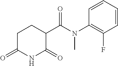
C1=CC=CC(N(C(C2CCC(=O)NC2=O)=O)C)=C1F
